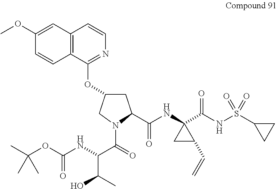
C1C(OC2=NC=CC3=C2C=CC(OC)=C3)CN(C(=O)C(NC(OC(C)(C)C)=O)C(C)O)C1C(NC1(C(NS(C2CC2)(=O)=O)=O)CC1C=C)=O
